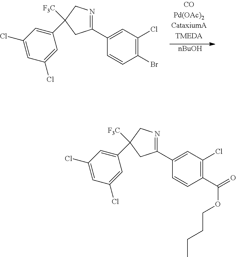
C1(C2=NCC([F3C])(C3=CC(Cl)=CC(Cl)=C3)C2)=CC(Cl)=C(C(=O)OCCCC)C=C1.C1(C2=NCC([F3C])(C3=CC(Cl)=CC(Cl)=C3)C2)=CC(Cl)=C(Br)C=C1.[nBuOH]
